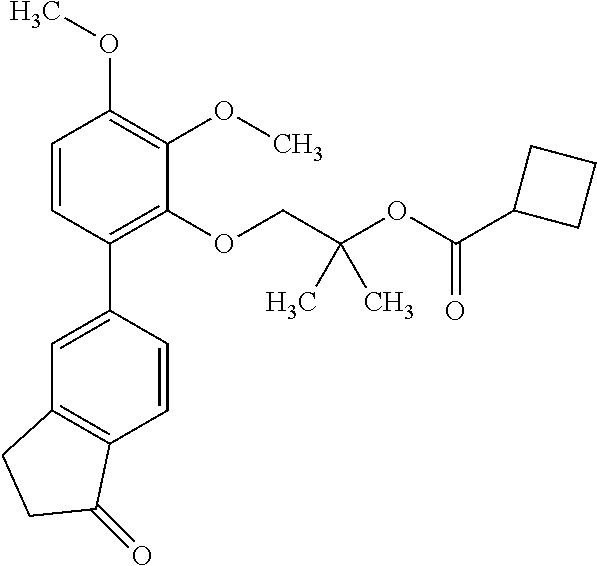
C1=CC(C2=CC3=C(C=C2)C(=O)CC3)=C(OCC(OC(C2CCC2)=O)(C)C)C(OC)=C1OC
